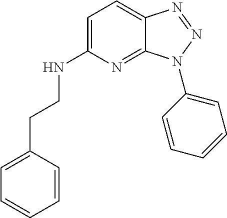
C1=C(NCCC2=CC=CC=C2)N=C2C(=C1)N=NN2C1=CC=CC=C1
